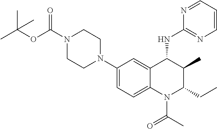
C1(N2CCN(C(OC(C)(C)C)=O)CC2)=CC=C2C(=C1)C(NC1=NC=CC=N1)C(C)C(CC)N2C(C)=O
